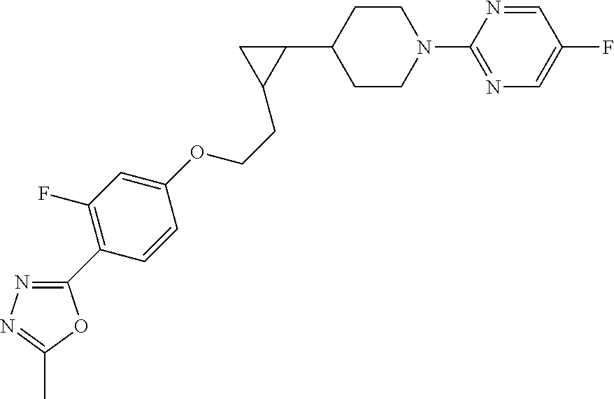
C1(N2CCC(C3CC3CCOC3=CC(F)=C(C4=NN=C(C)O4)C=C3)CC2)=NC=C(F)C=N1
